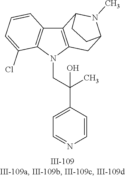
N1(CC(C2=CC=NC=C2)(C)O)C2=C(C3=C1C(Cl)=CC=C3)C1N(C)C(C2)CC1
